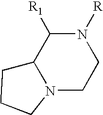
[R1]C1C2N(CCN1[R])CCC2
